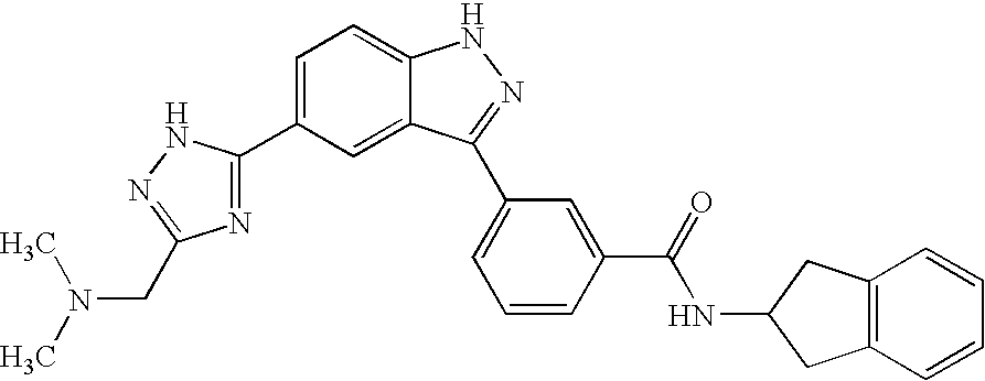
C1=C(C2=NC(CN(C)C)=NN2)C=C2C(=C1)NN=C2C1=CC=CC(C(NC2CC3=C(C2)C=CC=C3)=O)=C1
